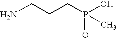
NCCCP(O)(=O)C
